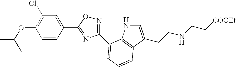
C1(OC(C)C)=C(Cl)C=C(C2=NC(C3=CC=CC4=C3NC=C4CCNCC[COOEt])=NO2)C=C1
